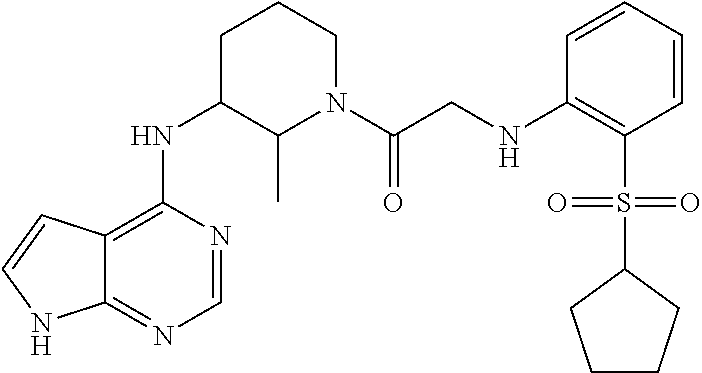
C12=C(NC3C(C)N(C(CNC4=C(S(=O)(=O)C5CCCC5)C=CC=C4)=O)CCC3)N=CN=C1NC=C2
